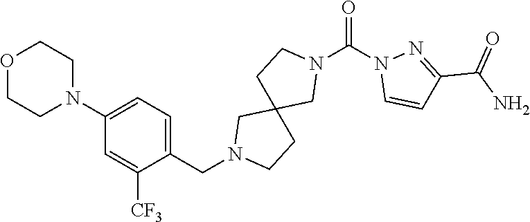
C1(N2CCOCC2)=CC=C(CN2CC3(CCN(C(=O)N4C=CC(C(N)=O)=N4)C3)CC2)C([CF3])=C1
